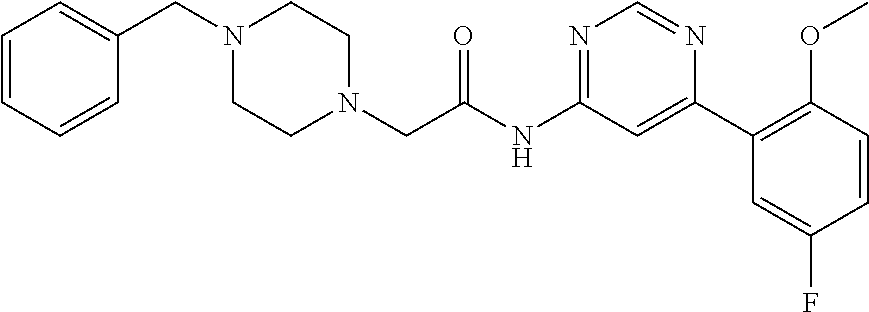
C(NC1=NC=NC(C2=C(OC)C=CC(F)=C2)=C1)(=O)CN1CCN(CC2=CC=CC=C2)CC1
